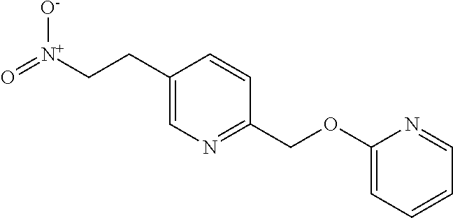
C1(CC[N+](=O)[O-])=CN=C(COC2=CC=CC=N2)C=C1
